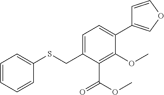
C1=CC=CC(SCC2=CC=C(C3=COC=C3)C(OC)=C2C(OC)=O)=C1
